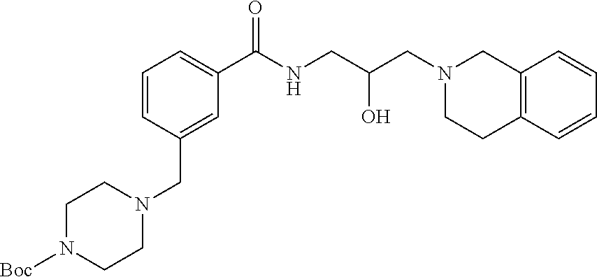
C12=C(C=CC=C1)CCN(CC(CNC(C1=CC=CC(CN3CCN([Boc])CC3)=C1)=O)O)C2
